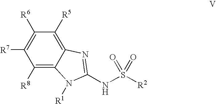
C1([R8])=C2C(=C([R5])C([R6])=C1[R7])N=C(NS([R2])(=O)=O)N2[R1]
